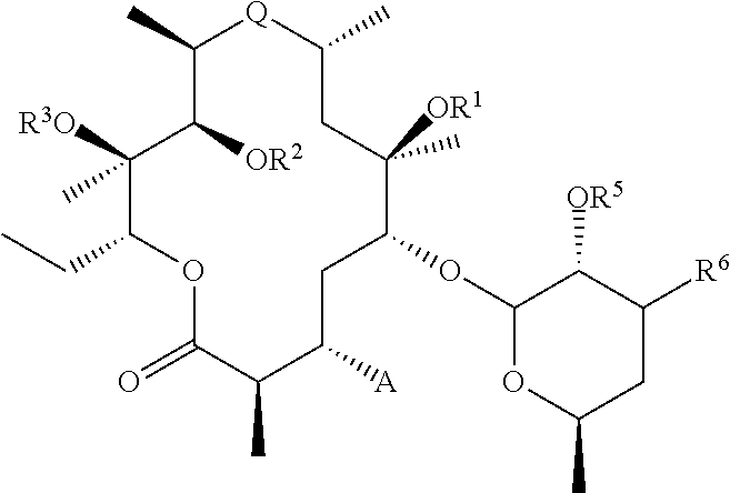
C1(C)[Q]C(C)CC([OR1])(C)C(OC2OC(C)CC([R6])C2[OR5])CC([A])C(C)C(=O)OC(CC)C([R3O])(C)C1[OR2]
